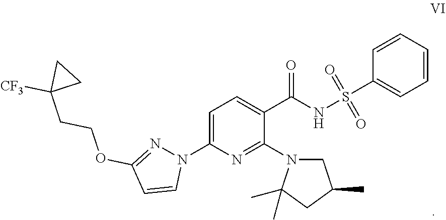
C1=C(N2N=C(OCCC3([CF3])CC3)C=C2)N=C(N2C(C)(C)CC(C)C2)C(C(NS(C2=CC=CC=C2)(=O)=O)=O)=C1
